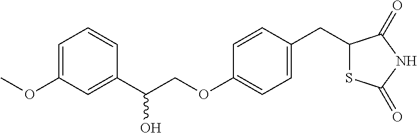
C1=C(OC)C=C(C(COC2=CC=C(CC3SC(=O)NC3=O)C=C2)O)C=C1
